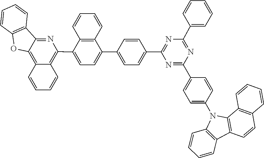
C1=CC2=C(C=C1)C=CC1=C2N(C2=CC=C(C3=NC(C4=CC=C(C5=CC=C(C6=C7C(=C8C(=N6)C6=C(C=CC=C6)O8)C=CC=C7)C6=C5C=CC=C6)C=C4)=NC(C4=CC=CC=C4)=N3)C=C2)C2=C1C=CC=C2
